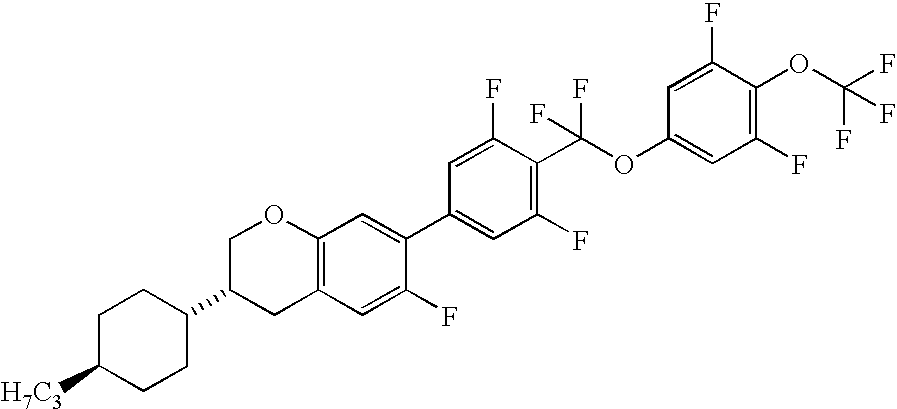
C1C([H7C3])CCC(C2CC3=C(OC2)C=C(C2=CC(F)=C(C(OC4=CC(F)=C(OC(F)(F)F)C(F)=C4)(F)F)C(F)=C2)C(F)=C3)C1
